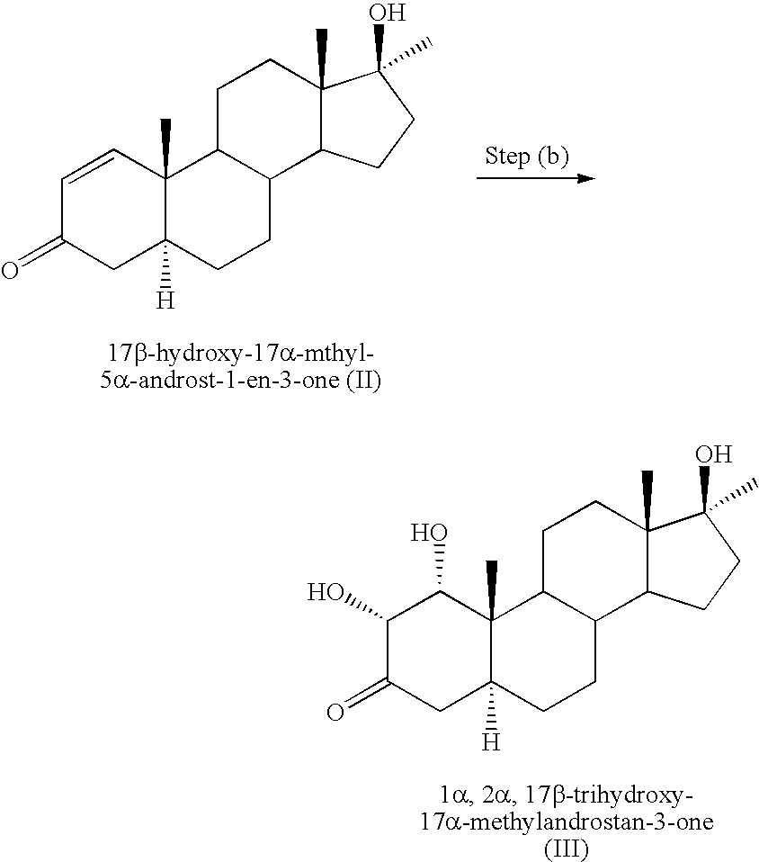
C1=CC2(C)C([H])(CC1=O)CCC1C2CCC2(C)C1CCC2(O)C.C1(O)C(=O)CC2([H])C(C)(C1O)C1C(CC2)C2C(C)(CC1)C(O)(C)CC2
